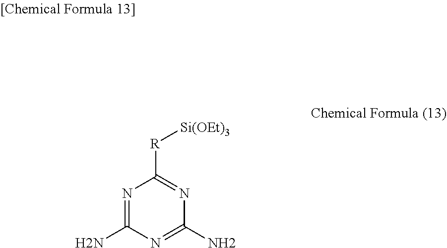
N1=C(N)N=C(N)N=C1[R][Si(OEt)3]
